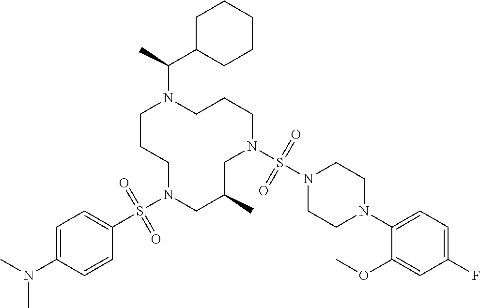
C1CCN(S(C2=CC=C(N(C)C)C=C2)(=O)=O)CC(C)CN(S(N2CCN(C3=CC=C(F)C=C3OC)CC2)(=O)=O)CCCN1C(C)C1CCCCC1
